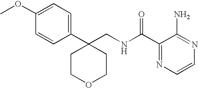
C1(CNC(C2=NC=CN=C2N)=O)(C2=CC=C(OC)C=C2)CCOCC1
